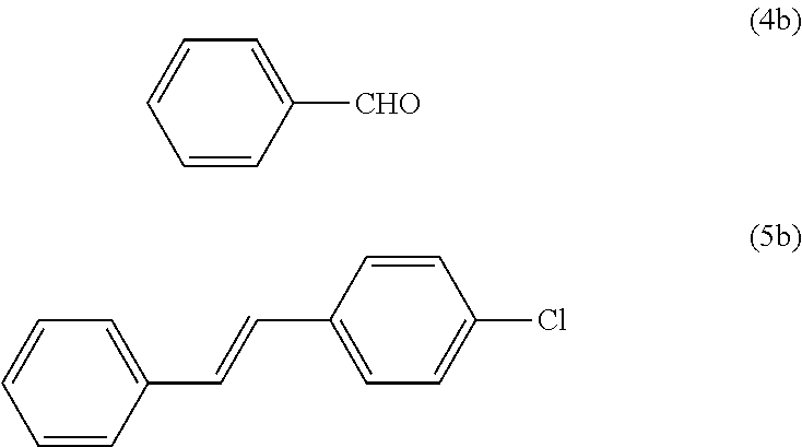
C1([CHO])=CC=CC=C1.C1(C=CC2=CC=C(Cl)C=C2)=CC=CC=C1
